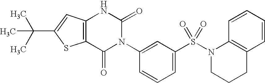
C12=C(C(=O)N(C3=CC(S(N4CCCC5=C4C=CC=C5)(=O)=O)=CC=C3)C(=O)N1)SC(C(C)(C)C)=C2
